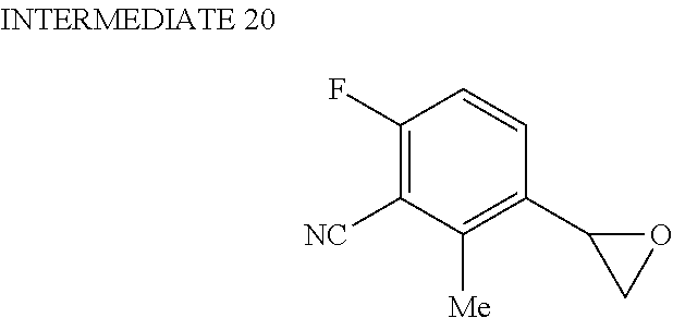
C1(F)=C([NC])C([Me])=C(C2CO2)C=C1
